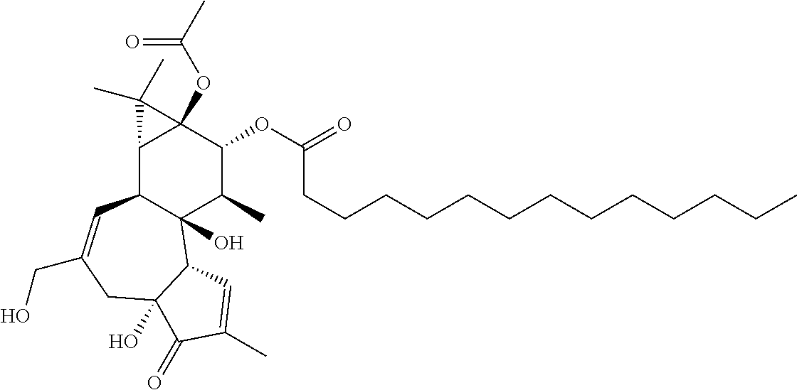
C(CCCCCCCCCCCC)C(OC1C2(OC(C)=O)C(C3C(O)(C1C)C1C(O)(CC(CO)=C3)C(=O)C(C)=C1)C2(C)C)=O
